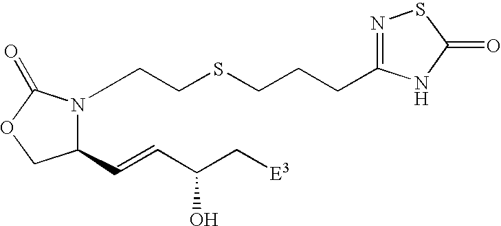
C(SCCN1C(C=CC(C[E3])O)COC1=O)CCC1=NSC(=O)N1
